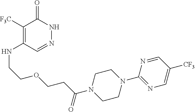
C1([F3C])=C(NCCOCCC(N2CCN(C3=NC=C([CF3])C=N3)CC2)=O)C=NNC1=O
